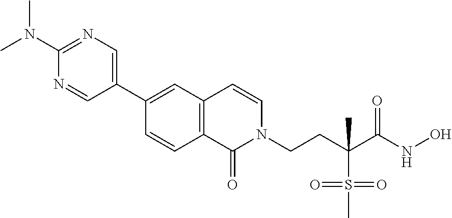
N(C)(C1=NC=C(C2=CC3=C(C=C2)C(=O)N(CCC(S(=O)(=O)C)(C)C(NO)=O)C=C3)C=N1)C
